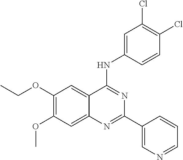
CCOC1=C(OC)C=C2C(=C1)C(NC1=CC(Cl)=C(Cl)C=C1)=NC(C1=CN=CC=C1)=N2
